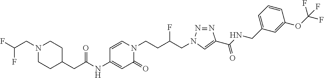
C1=C(NC(CC2CCN(CC(F)F)CC2)=O)C=CN(CCC(CN2N=NC(C(NCC3=CC=CC(OC(F)(F)F)=C3)=O)=C2)F)C1=O
